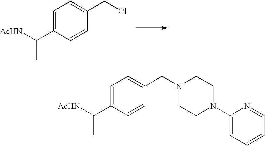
C1=C(C([AcHN])C)C=CC(CCl)=C1.C1=C(C([AcHN])C)C=CC(CN2CCN(C3=CC=CC=N3)CC2)=C1
